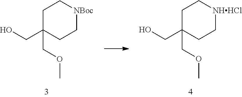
C1C(CO)(COC)CC[NBoc]C1.C1C(CO)(COC)CC[NHHCl]C1
